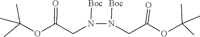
N(N([Boc])CC(OC(C)(C)C)=O)([Boc])CC(OC(C)(C)C)=O
